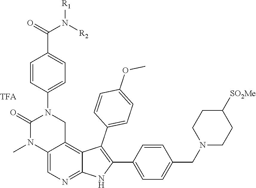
C12=CN=C3C(=C1CN(C1=CC=C(C(=O)N([R2])[R1])C=C1)C(=O)N2C)C(C1=CC=C(OC)C=C1)=C(C1=CC=C(CN2CCC([SO2Me])CC2)C=C1)N3
